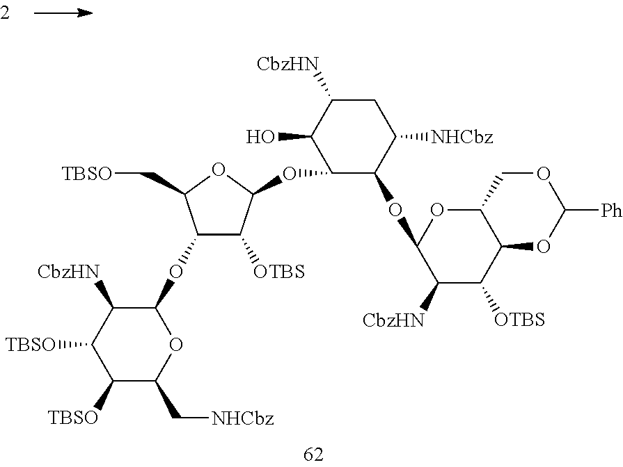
C1([TBSO])C(C[NHCbz])OC(OC2C([OTBS])C(OC3C(OC4C([CbzHN])C([OTBS])C5C(O4)COC([Ph])O5)C([NHCbz])CC([CbzHN])C3O)OC2C[TBSO])C([CbzHN])C1[TBSO]
